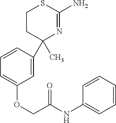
C1CC(C2=CC(OCC(NC3=CC=CC=C3)=O)=CC=C2)(C)N=C(N)S1
